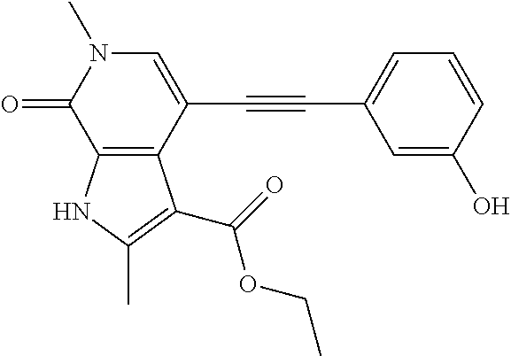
C(C1=CN(C)C(=O)C2=C1C(C(=O)OCC)=C(C)N2)#CC1=CC=CC(O)=C1
